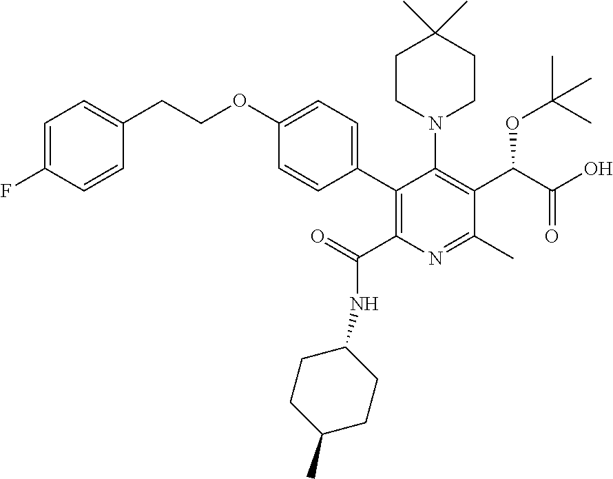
C1(C2=C(C(=O)NC3CCC(C)CC3)N=C(C)C(C(C(O)=O)OC(C)(C)C)=C2N2CCC(C)(C)CC2)=CC=C(OCCC2=CC=C(F)C=C2)C=C1
